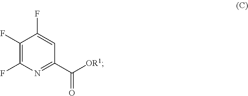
C1(F)=C(F)N=C(C([OR1])=O)C=C1F
